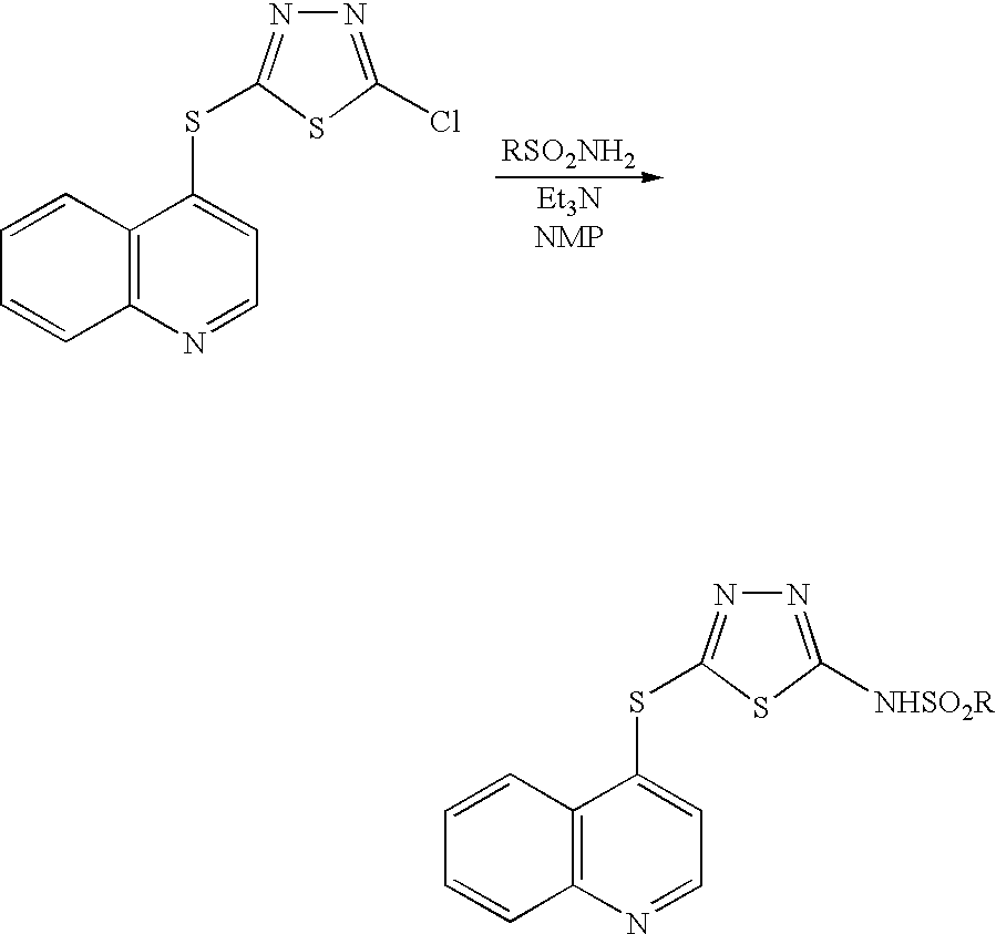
C12=C(N=CC=C1SC1=NN=C([NHSO2R])S1)C=CC=C2.C12=C(N=CC=C1SC1=NN=C(Cl)S1)C=CC=C2
